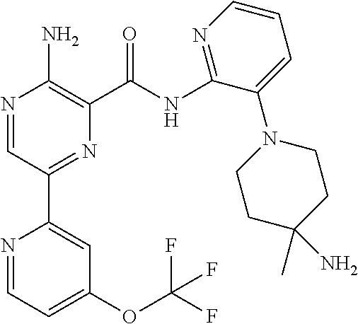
N1=CC(C2=CC(OC(F)(F)F)=CC=N2)=NC(C(NC2=NC=CC=C2N2CCC(C)(N)CC2)=O)=C1N
